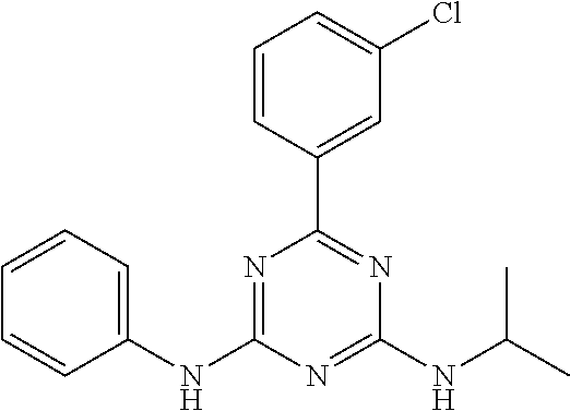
C1=CC(C2=NC(NC(C)C)=NC(NC3=CC=CC=C3)=N2)=CC(Cl)=C1
